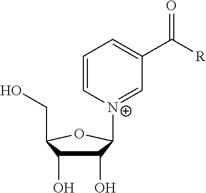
C1(O)C(O)C(CO)OC1[N+]1=CC(C([R])=O)=CC=C1
